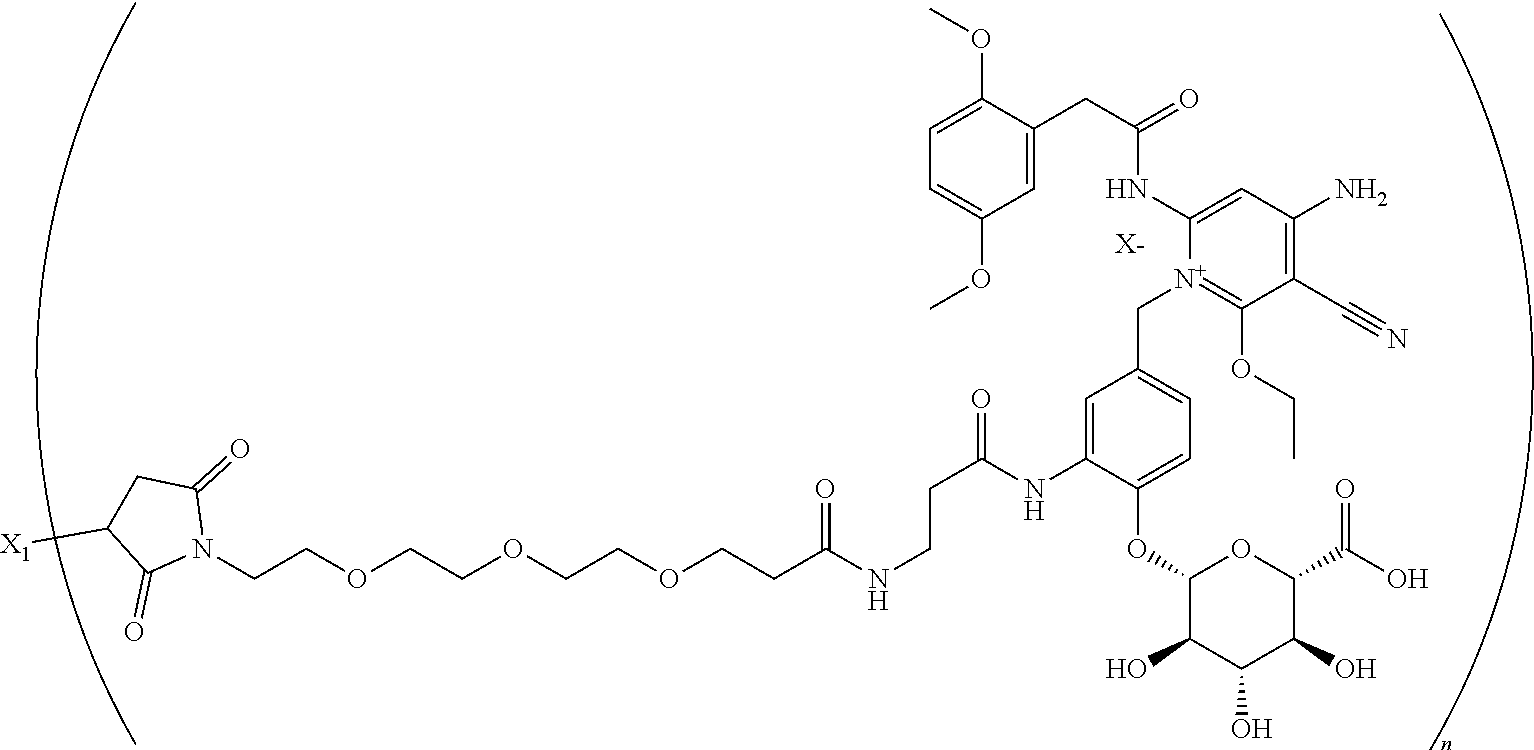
C(COCCOCCOCCC(NCCC(NC1=CC(C[N+]2=C(OCC)C(C#N)=C(N)C=C2NC(CC2=CC(OC)=CC=C2OC)=O)=CC=C1OC1C(O)C(O)C(O)C(C(=O)O)O1)=O)=O)N1C(=O)CC([X1])C1=O.[X-]
